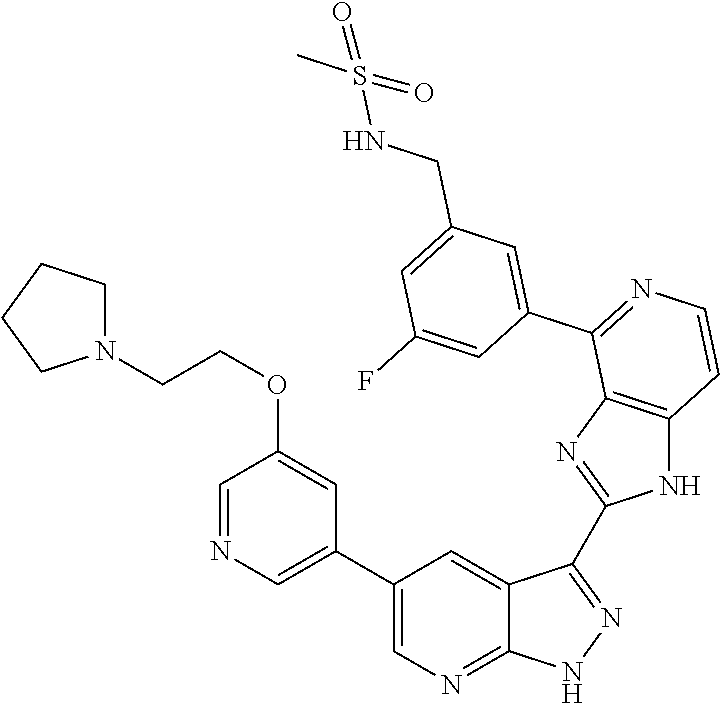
C1=NC=C(C2=CN=C3C(=C2)C(C2=NC4=C(N2)C=CN=C4C2=CC(CNS(C)(=O)=O)=CC(F)=C2)=N[N H]3)C=C1OCCN1CCCC1
